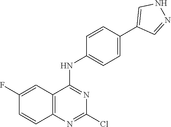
C12=C(N=C(Cl)N=C1NC1=CC=C(C3=CNN=C3)C=C1)C=CC(F)=C2
